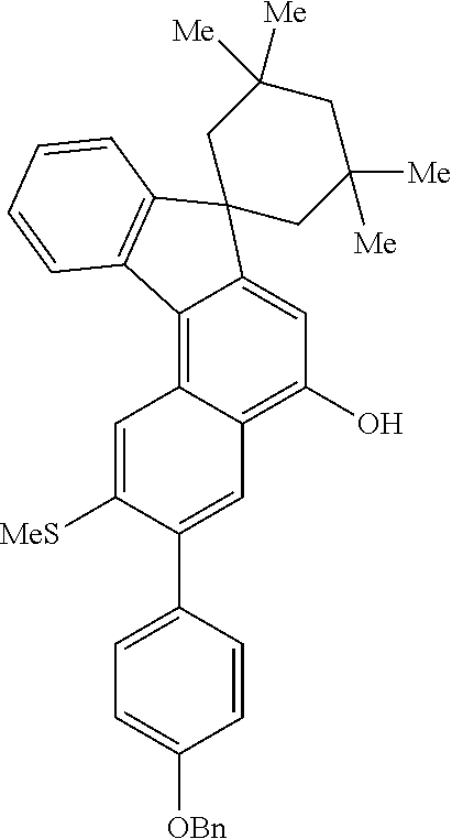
C12=C3C(=C(O)C=C1C1(C4=C2C=CC=C4)CC([Me])([Me])CC([Me])([Me])C1)C=C(C1=CC=C([OBn])C=C1)C([MeS])=C3
